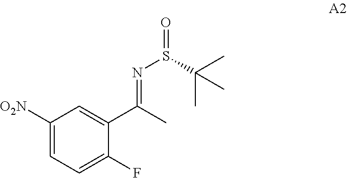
C1([O2N])=CC=C(F)C(C(C)=NS(=O)C(C)(C)C)=C1
